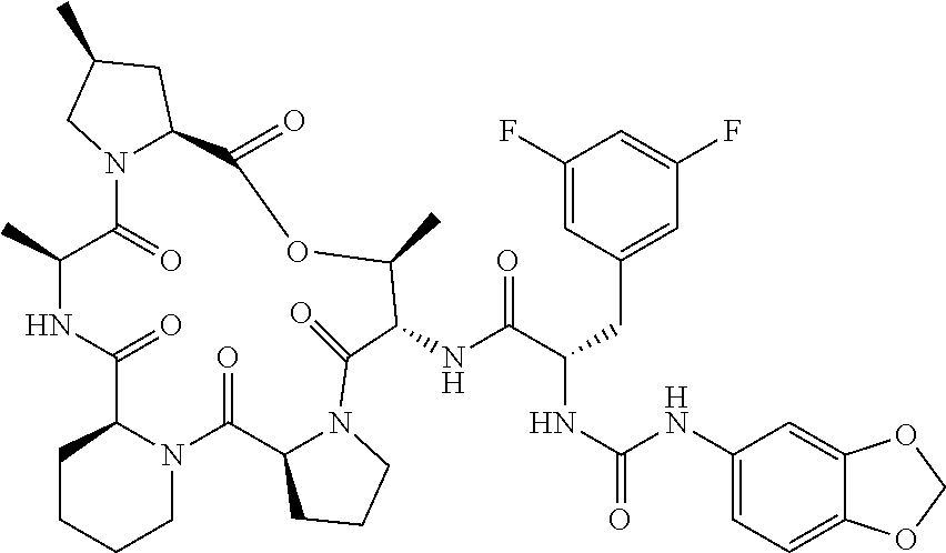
C1(F)=CC(CC(NC(=O)NC2=CC=C3C(=C2)OCO3)C(NC2C(=O)N3C(CCC3)C(=O)N3C(CCCC3)C(=O)NC(C)C(=O)N3C(CC(C)C3)C(=O)OC2C)=O)=CC(F)=C1
